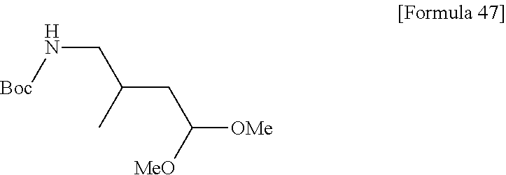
N(CC(CC([OMe])[MeO])C)[Boc]
